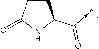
C1CC(=O)NC1C(=O)->C
